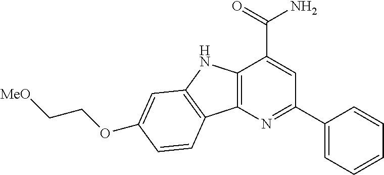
C(COC1=CC2=C(C3=C(N2)C(C(=O)N)=CC(C2=CC=CC=C2)=N3)C=C1)[MeO]
